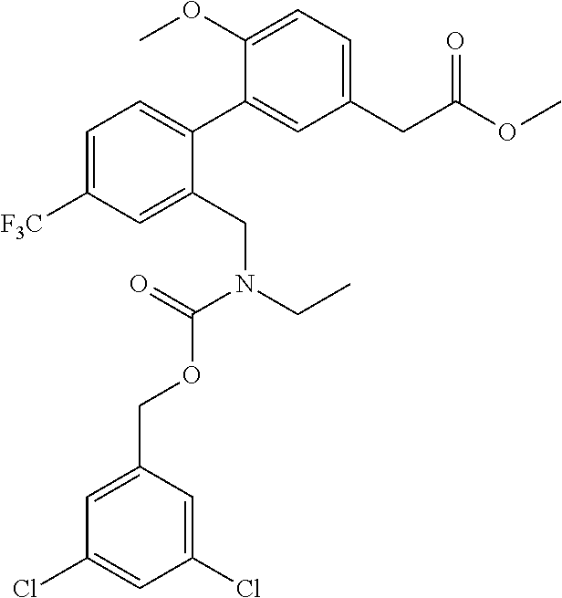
C1([F3C])=CC=C(C2=CC(CC(=O)OC)=CC=C2OC)C(CN(C(OCC2=CC(Cl)=CC(Cl)=C2)=O)CC)=C1
